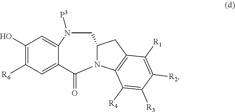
C1(O)=C([R6])C=C2C(=C1)N([P3])CC1N(C2=O)C2=C(C1)C([R1])=C([R2])C([R3])=C2[R4]
